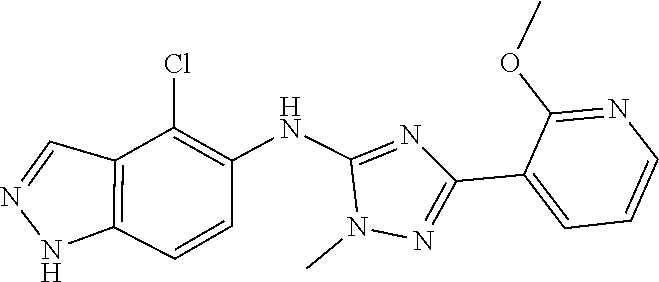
C12=C(C=NN1)C(Cl)=C(NC1=NC(C3=CC=CN=C3OC)=NN1C)C=C2
